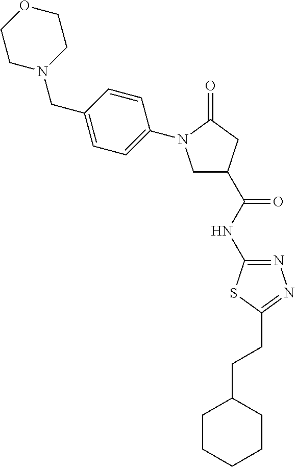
C1N(CC2=CC=C(N3CC(C(NC4=NN=C(CCC5CCCCC5)S4)=O)CC3=O)C=C2)CCOC1
